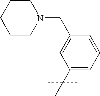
C1CCCCN1CC1=CC(C(C)(C)C)=CC=C1
